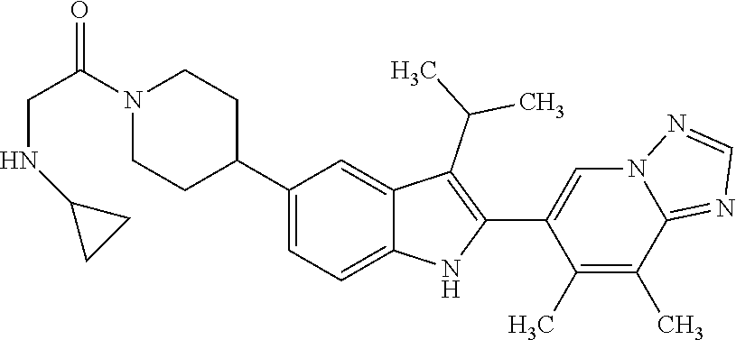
C1(C2CCN(C(CNC3CC3)=O)CC2)=CC=C2C(=C1)C(C(C)C)=C(C1=CN3C(=NC=N3)C(C)=C1C)N2
